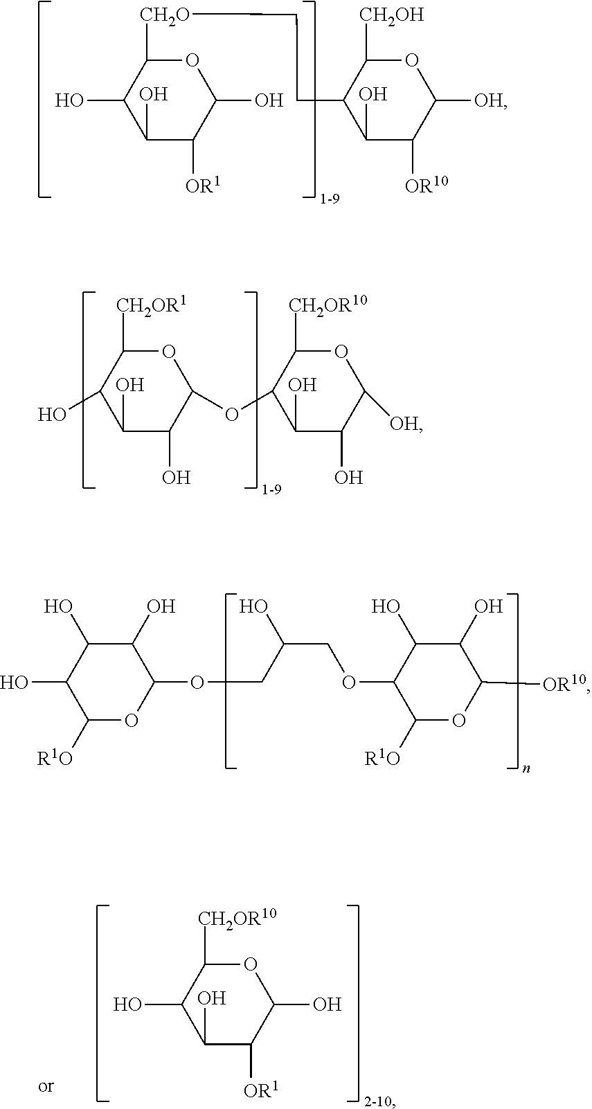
C1(O)C(O)C([OR1])C(O)OC1[CH2O]CCC1C(O)C([OR10])C([OH])OC1[CH2OH].C1(O)C(O)C(O)C(OC2C(O)C(O)C([OH])OC2[CH2OR10])OC1[CH2OR1].C1(O)C([R1O])OC(OCC(COC2C([R1O])OC([OR10])C(O)C2O)O)C(O)C1O.C1(O)C(O)C([OR1])C(O)OC1[CH2OR10]
